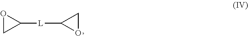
C1([L]C2OC2)OC1
